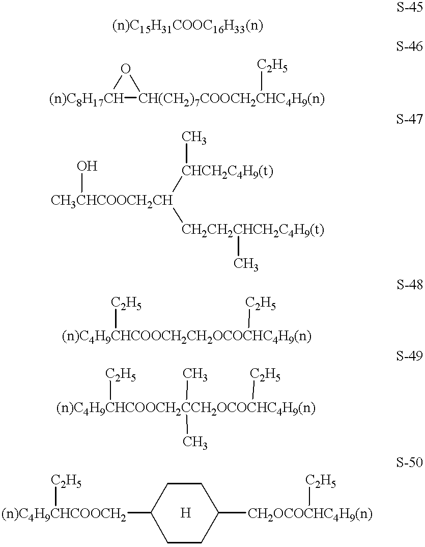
[(n)C8H17CH]1[CH(CH2)7COOCH2CHC4H9(n)]([C2H5])O1.[CH3CHCOOCH2CH](O)([CHCH2C4H9(t)]C)[CH2CH2CHCH2C4H9(t)]C.[(n)C4H9CHCOOCH2CH2OCOCHC4H9(n)]([C2H5])[C2H5].[(n)C4H9CHCOOCH2CCH2OCOCHC4H9(n)]([C2H5])([C2H5])(C)C.[(n)C4H9CHCOOCH2]([C2H5])C1CCC([CH2OCOCHC4H9(n)][C2H5])CC1
